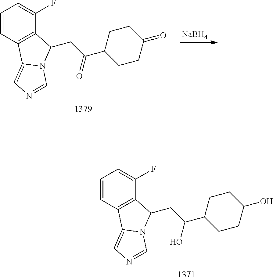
C1=CC2=C(C(F)=C1)C(CC(C1CCC(O)CC1)O)N1C2=CN=C1.C1=CC2=C(C(F)=C1)C(CC(C1CCC(=O)CC1)=O)N1C2=CN=C1.[NaBH4]
